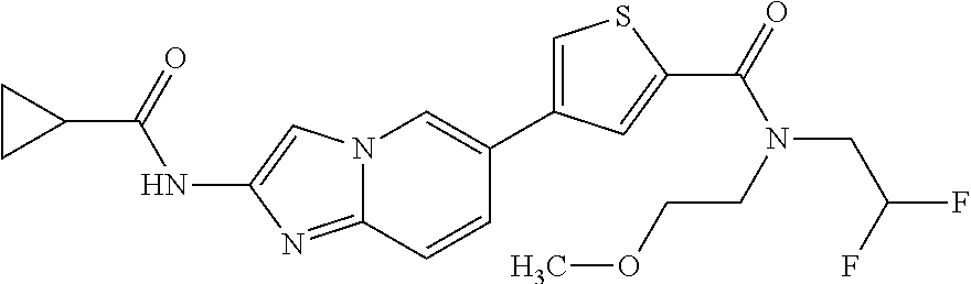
N12C(=NC(NC(C3CC3)=O)=C1)C=CC(C1=CSC(C(=O)N(CC(F)F)CCOC)=C1)=C2
